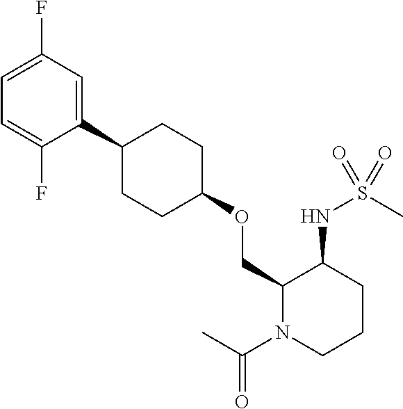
C1(COC2CCC(C3=CC(F)=CC=C3F)CC2)N(C(C)=O)CCCC1NS(C)(=O)=O
